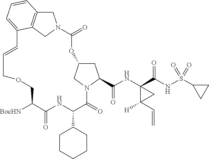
C1C2=C3CN1C(=O)OC1CC(C(=O)NC4(C(=O)NS(C5CC5)(=O)=O)C(C=C)([H])C4)N(C(=O)C(C4CCCCC4)NC(=O)C([BocHN])COCC=CC3=CC=C2)C1
